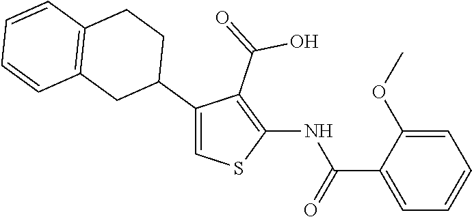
C1(C2CCC3=C(C2)C=CC=C3)=CSC(NC(C2=CC=CC=C2OC)=O)=C1C(=O)O
